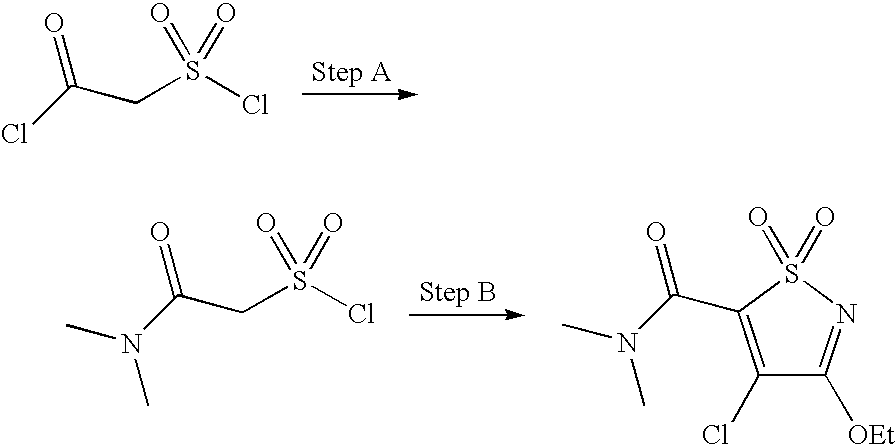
ClC(CS(Cl)(=O)=O)=O.N(C(CS(Cl)(=O)=O)=O)(C)C.N(C(=O)C1=C(Cl)C([OEt])=NS1(=O)=O)(C)C
